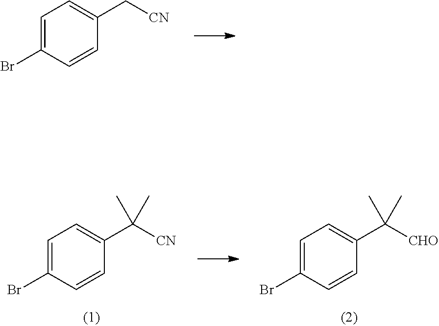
C1=C(Br)C=CC(C[CN])=C1.C1=C(Br)C=CC(C([CHO])(C)C)=C1.C1=C(Br)C=CC(C([CN])(C)C)=C1
